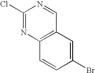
C1(Cl)=NC2=C(C=N1)C=C(Br)C=C2
